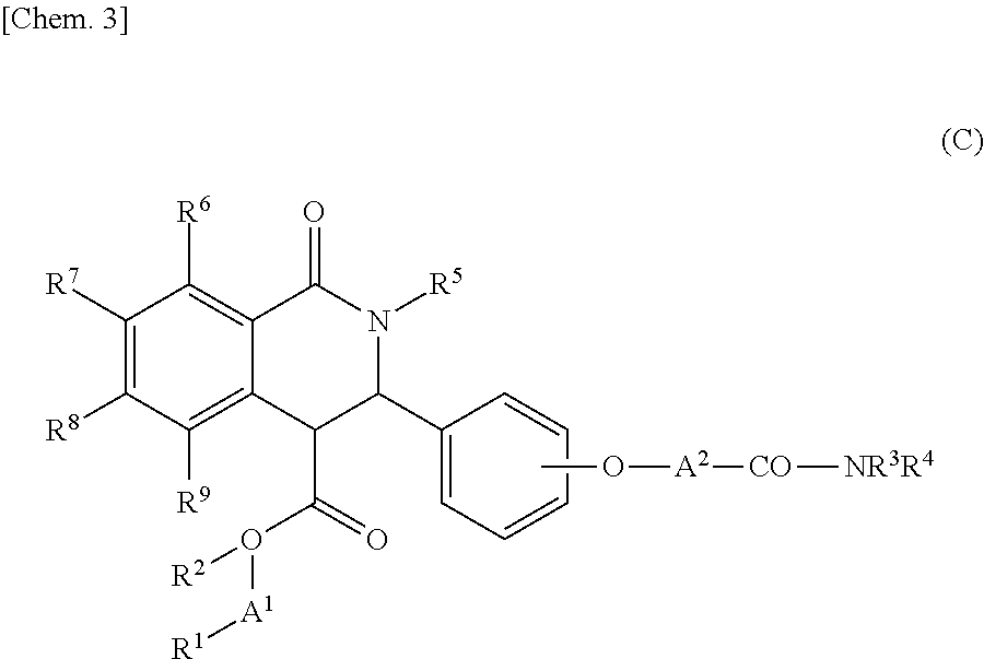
CO[A2][CO][NR3R4].C1([R9])=C2C(=C([R6])C([R7])=C1[R8])C(=O)N([R5])C(C1=CC=CC=C1)C2C(O([A1][R1])[R2])=O
